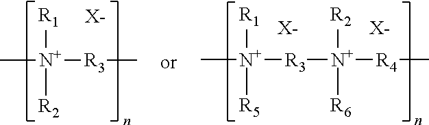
[X-].[R1][N+]([R5])([R3][N+]([R2])([R6])[R4]C)C.[X-].[R1][N+]([R2])([R3]C)C.[X-]
